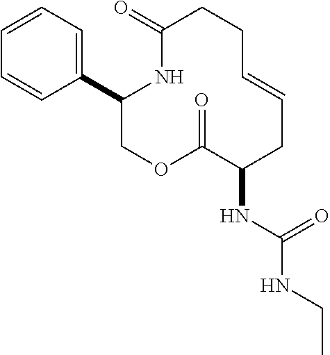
C1=CC=C(C2COC(=O)C(NC(NCC)=O)CC=CCCC(=O)N2)C=C1
